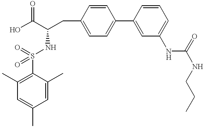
C1=C(C)C=C(C)C(S(NC(CC2=CC=C(C3=CC(NC(NCCC)=O)=CC=C3)C=C2)C(O)=O)(=O)=O)=C1C
